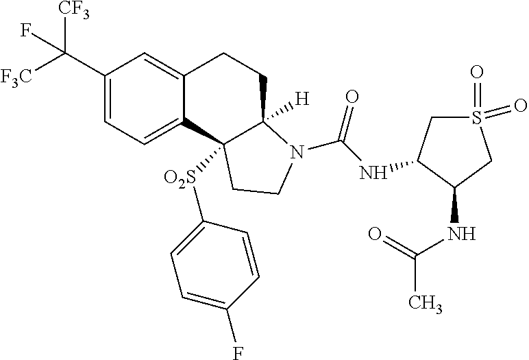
C1(C([F3C])([CF3])F)=CC=C2C(=C1)CCC1([H])N(C(=O)NC3CS(=O)(=O)CC3NC(=O)C)CCC21[O2S]C1=CC=C(F)C=C1
